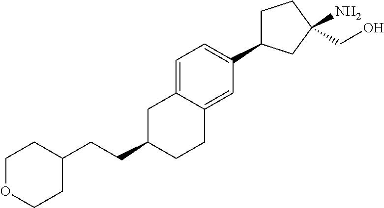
C1C(C2=CC=C3C(=C2)CCC(CCC2CCOCC2)C3)CC(N)(CO)C1
